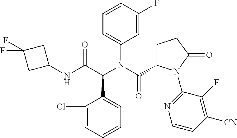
C1(Cl)=CC=CC=C1C(C(NC1CC(F)(F)C1)=O)N(C(C1CCC(=O)N1C1=NC=CC([CN])=C1F)=O)C1=CC=CC(F)=C1
